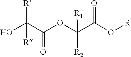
OC(C(OC(C(O[R])=O)([R1])[R2])=O)([R])[R]
